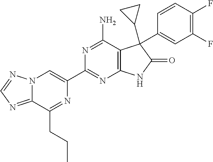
C12=NC=NN1C=C(C1=NC3=C(C(N)=N1)C(C1CC1)(C1=CC(F)=C(F)C=C1)C(=O)N3)N=C2CCC
